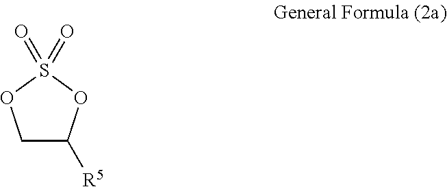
C1C([R5])OS(=O)(=O)O1
